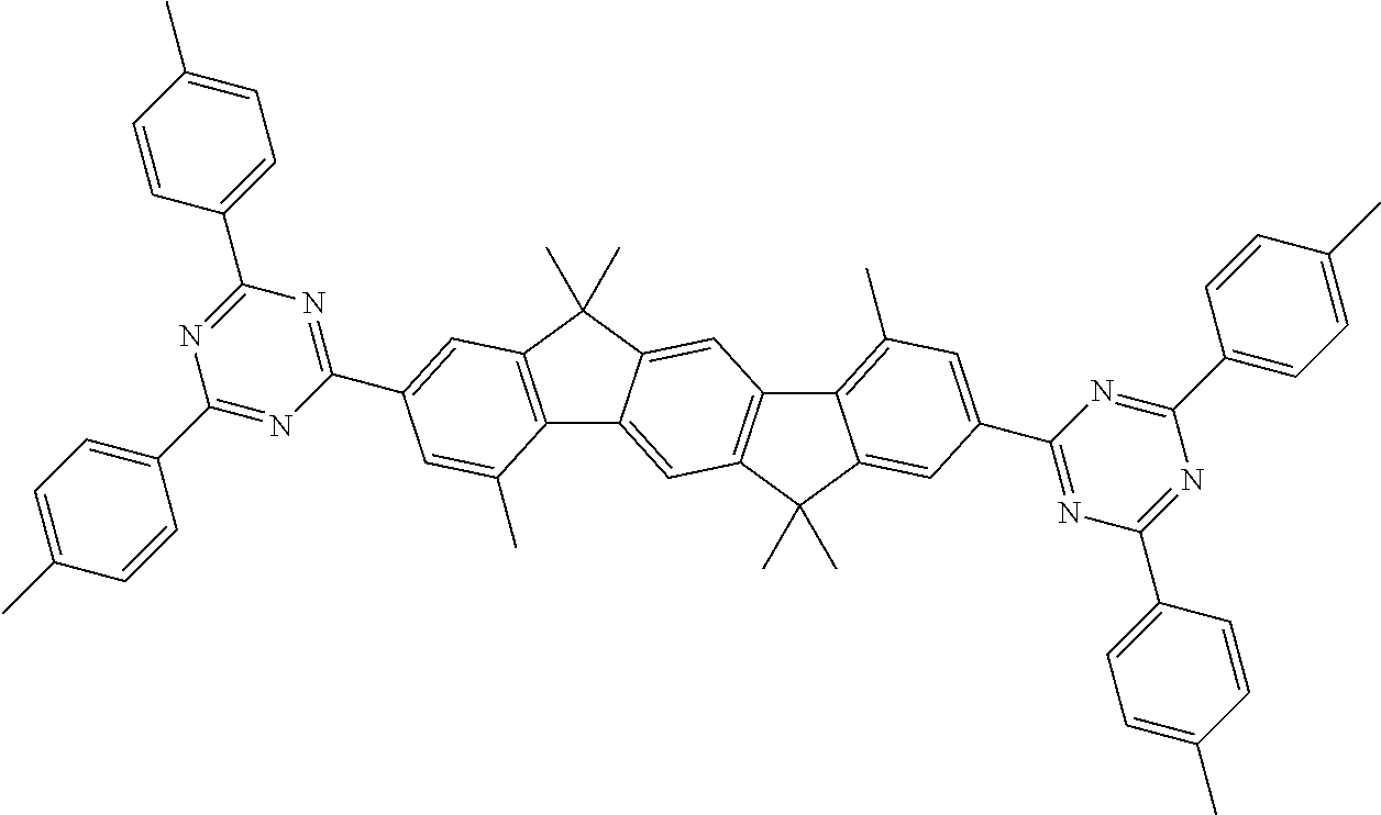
C12=C(C(C)(C)C3=CC4=C(C=C13)C(C)(C)C1=CC(C3=NC(C5=CC=C(C)C=C5)=NC(C5=CC=C(C)C=C5)=N3)=CC(C)=C41)C=C(C1=NC(C3=CC=C(C)C=C3)=NC(C3=CC=C(C)C=C3)=N1)C=C2C
